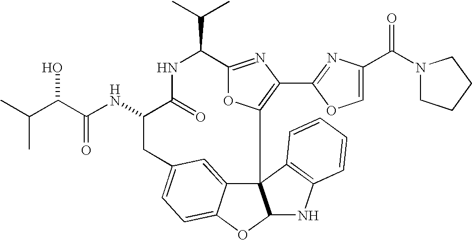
C123C4=CC(=CC=C4OC1NC1=C2C=CC=C1)CC(NC(=O)C(O)C(C)C)C(=O)NC(C(C)C)C1=NC(C2=NC(C(N4CCCC4)=O)=CO2)=C3O1
